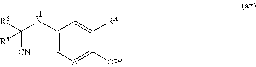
C1(NC([CN])([R6])[R5])=C[A]=C([OPo])C([RA])=C1
